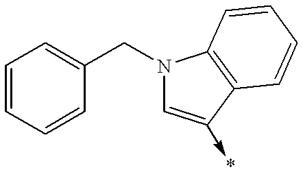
C1=CC=CC(CN2C=C(->*)C3=C2C=CC=C3)=C1
